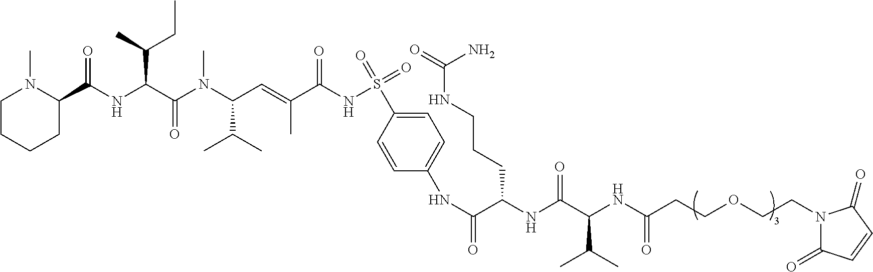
C1CCCC(C(NC(C(N(C(C=C(C(NS(=O)(=O)C2=CC=C(NC(C(NC(C(NC(CCOCCN3C(=O)C=CC3=O)=O)C(C)C)=O)CCCNC(=O)N)=O)C=C2)=O)C)C(C)C)C)=O)C(C)CC)=O)N1C
